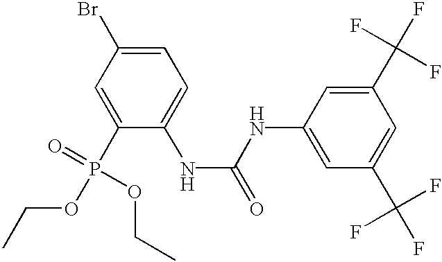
C1(P(=O)(OCC)OCC)=CC(Br)=CC=C1NC(=O)NC1=CC(C(F)(F)F)=CC(C(F)(F)F)=C1
